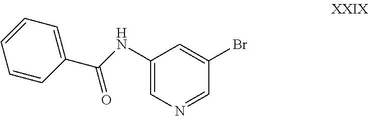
C1(NC(C2=CC=CC=C2)=O)=CN=CC(Br)=C1
